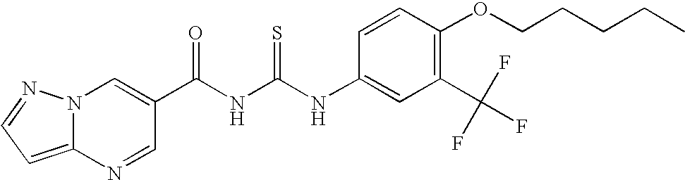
N(C(NC(=O)C1=CN2C(=CC=N2)N=C1)=S)C1=CC(C(F)(F)F)=C(OCCCCC)C=C1
